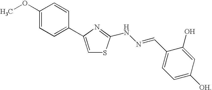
C1(C=NNC2=NC(C3=CC=C(OC)C=C3)=CS2)=CC=C([OH])C=C1O
